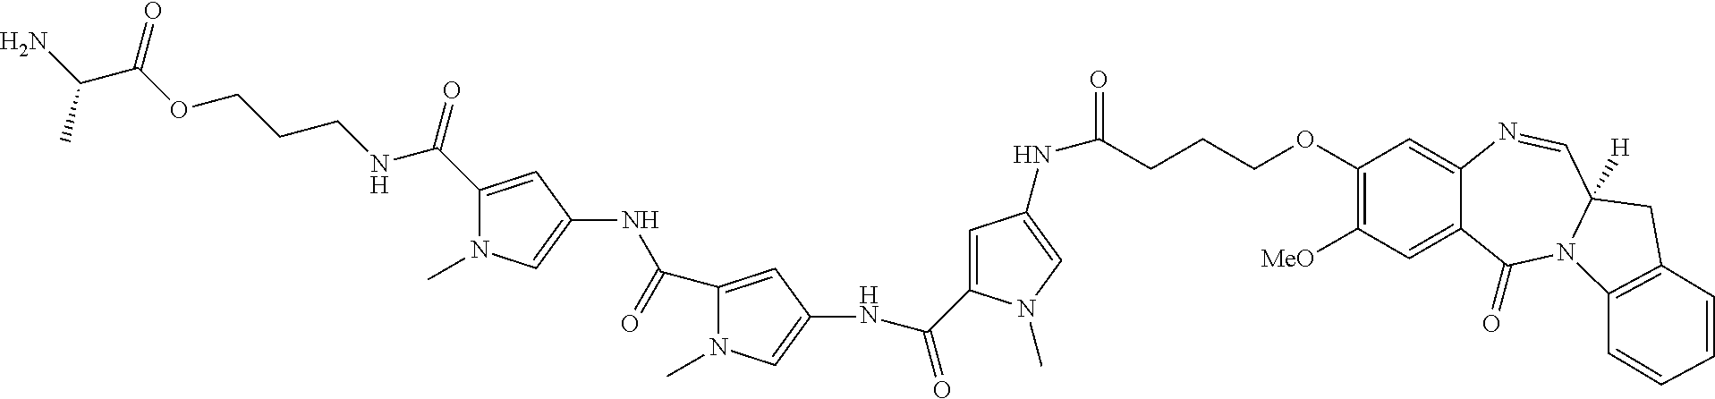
N(C(=O)C1=CC(NC(CCCOC2=C([MeO])C=C3C(=C2)N=CC2([H])N(C3=O)C3=C(C2)C=CC=C3)=O)=CN1C)C1=CN(C)C(C(NC2=CN(C)C(C(NCCCOC(C(N)C)=O)=O)=C2)=O)=C1
